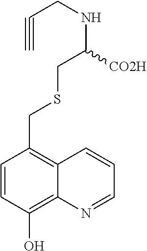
C1=CC(O)=C2C(=C1CSCC([CO2H])NCC#C)C=CC=N2
